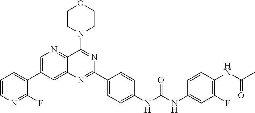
C1=CN=C(F)C(C2=CN=C3C(=C2)N=C(C2=CC=C(NC(NC4=CC(F)=C(NC(C)=O)C=C4)=O)C=C2)N=C3N2CCOCC2)=C1
